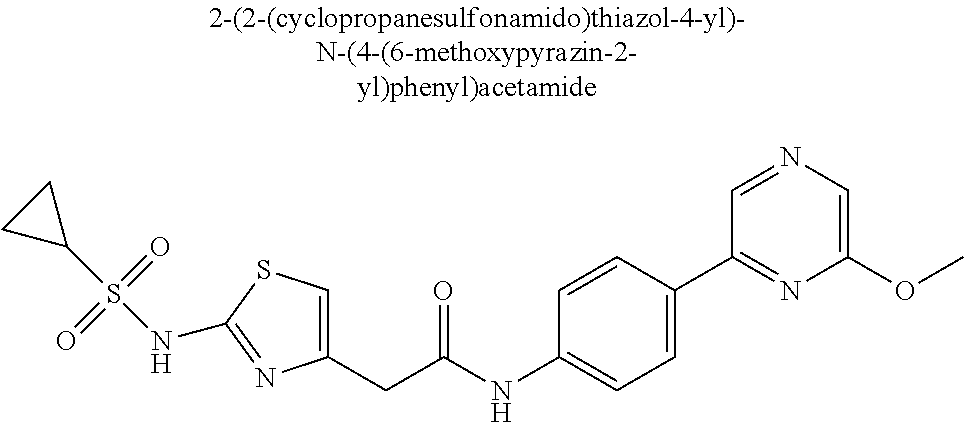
C1(CC(NC2=CC=C(C3=NC(OC)=CN=C3)C=C2)=O)=CSC(NS(C2CC2)(=O)=O)=N1
